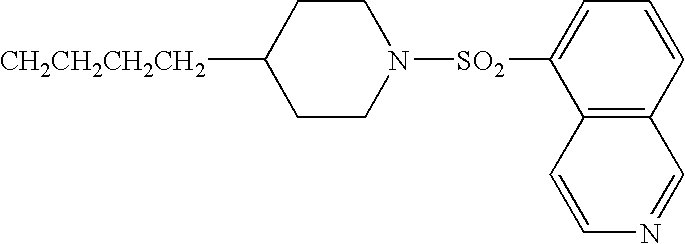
[CH2CH2CH2CH2]C1CCN([SO2]C2=CC=CC3=C2C=CN=C3)CC1
